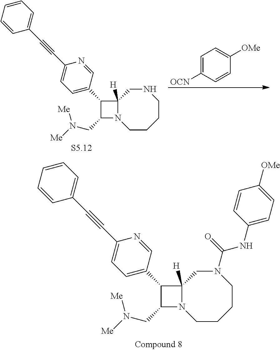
C1(C2=CC=C(C#CC3=CC=CC=C3)N=C2)C(CN([Me])[Me])N2C1([H])CNCCCC2.C1=C([OCN])C=CC([OMe])=C1.C1(C2=CC=C(C#CC3=CC=CC=C3)N=C2)C(CN([Me])[Me])N2C1([H])CN(C(=O)NC1=CC=C([OMe])C=C1)CCCC2
